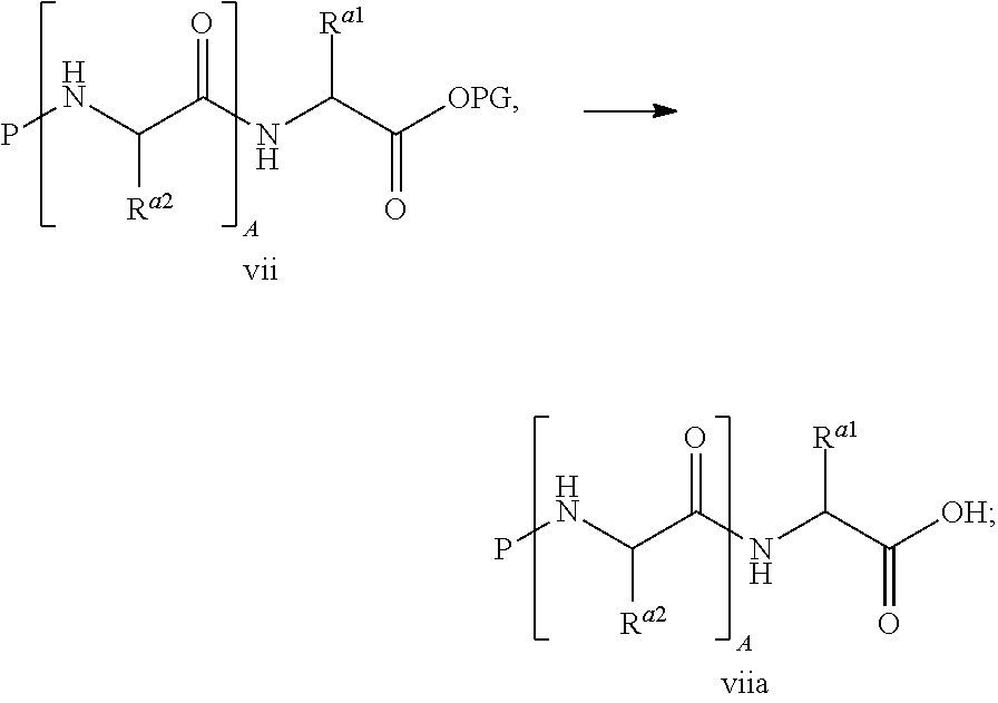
PNC(C(NC(C([OPG])=O)[Ra1])=O)[Ra2].PNC(C(NC(C([OH])=O)[Ra1])=O)[Ra2]
